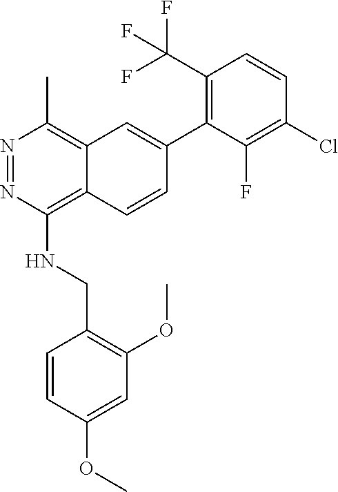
COC1=CC(OC)=C(CNC2=C3C(=C(C)N=N2)C=C(C2=C(C(F)(F)F)C=CC(Cl)=C2F)C=C3)C=C1
